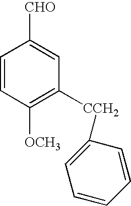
C1=CC([OCH3])=C([CCH2]C2=CC=CC=C2)C=C1[CHO]
